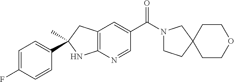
C12=C(C=C(C(=O)N3CCC4(C3)CCOCC4)C=N1)CC(C)(C1=CC=C(F)C=C1)N2
